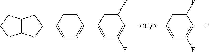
C12C(CCC1)CC(C1=CC=C(C3=CC(F)=C([CF2O]C4=CC(F)=C(F)C(F)=C4)C(F)=C3)C=C1)C2
